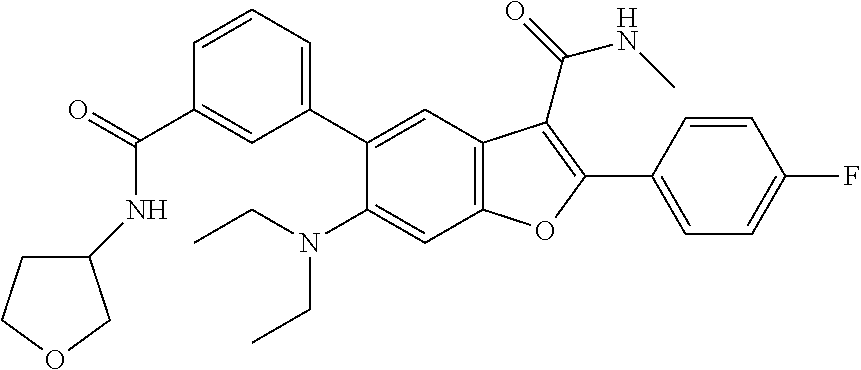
C1=CC=C(C2=CC3=C(C=C2N(CC)CC)OC(C2=CC=C(F)C=C2)=C3C(=O)NC)C=C1C(=O)NC1CCOC1
